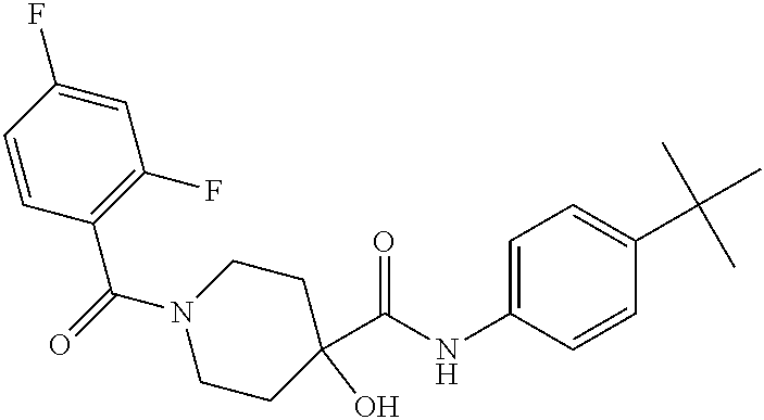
C1=C(NC(C2(O)CCN(C(=O)C3=C(F)C=C(F)C=C3)CC2)=O)C=CC(C(C)(C)C)=C1
